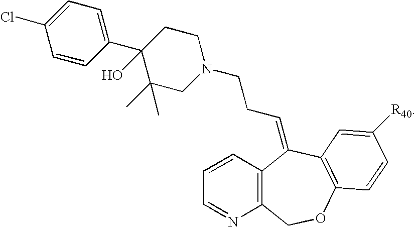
C1=CC2=C(N=C1)COC1=C(C2=CCCN2CCC(C3=CC=C(Cl)C=C3)(O)C(C)(C)C2)C=C([R40])C=C1
